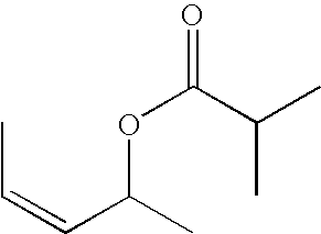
CC=CC(C)OC(=O)C(C)C
